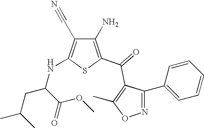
C1(N)=C(C(=O)C2=C(C)ON=C2C2=CC=CC=C2)SC(NC(CC(C)C)C(=O)OC)=C1C#N
